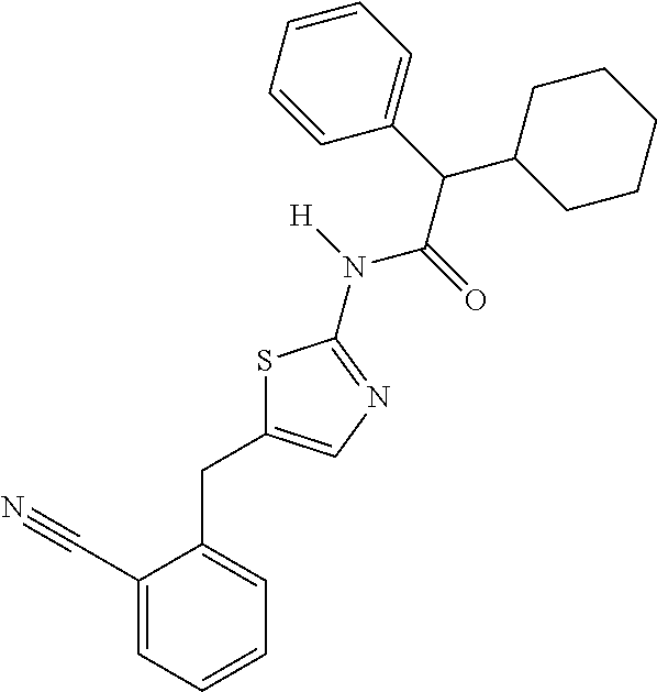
C1(C#N)=CC=CC=C1CC1=CN=C(N(C(=O)C(C2=CC=CC=C2)C2CCCCC2)[H])S1
